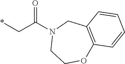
*CC(N1CCOC2=C(C1)C=CC=C2)=O
